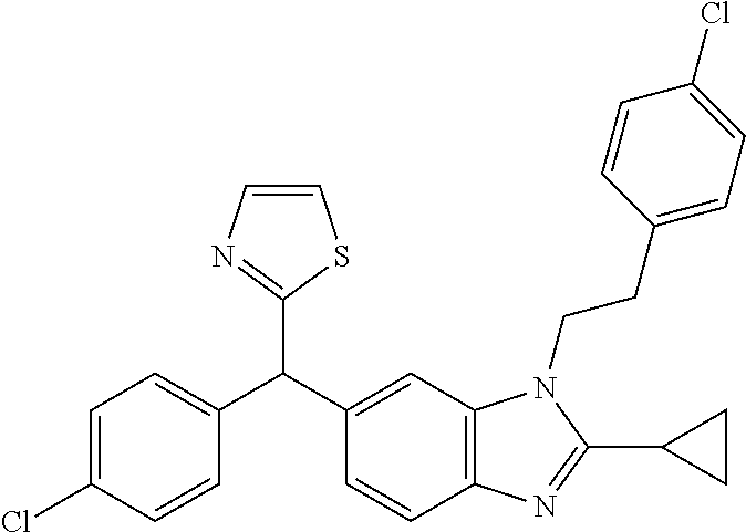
C1=C(Cl)C=CC(C(C2=CC3=C(C=C2)N=C(C2CC2)N3CCC2=CC=C(Cl)C=C2)C2=NC=CS2)=C1
